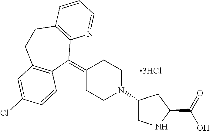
C1(=C2C3=C(CCC4=C2C=CC(Cl)=C4)C=CC=N3)CCN(C2CNC(C(=O)O)C2)CC1
